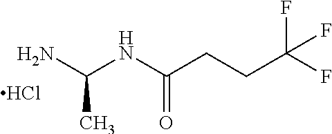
NC(NC(CCC(F)(F)F)=O)C.Cl
